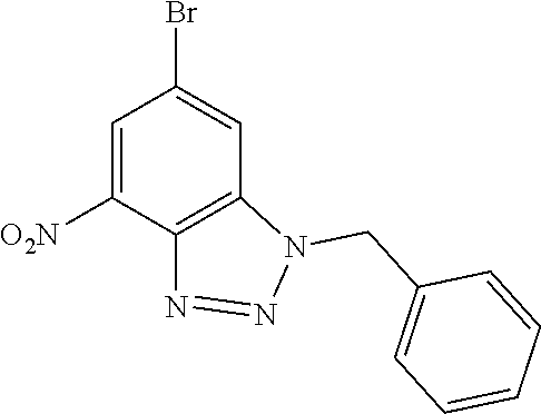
C1=C([O2N])C2=C(C=C1Br)N(CC1=CC=CC=C1)N=N2
